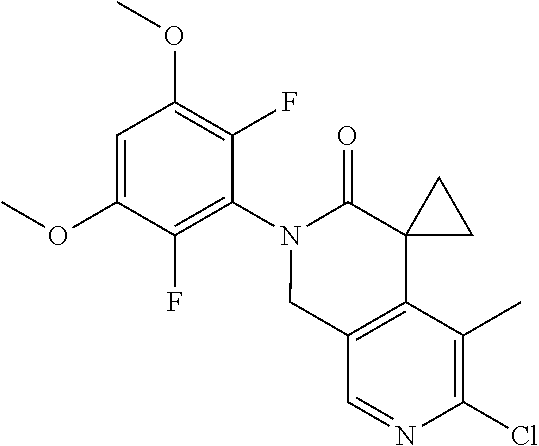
C1=C(OC)C(F)=C(N2CC3=C(C4(C2=O)CC4)C(C)=C(Cl)N=C3)C(F)=C1OC
